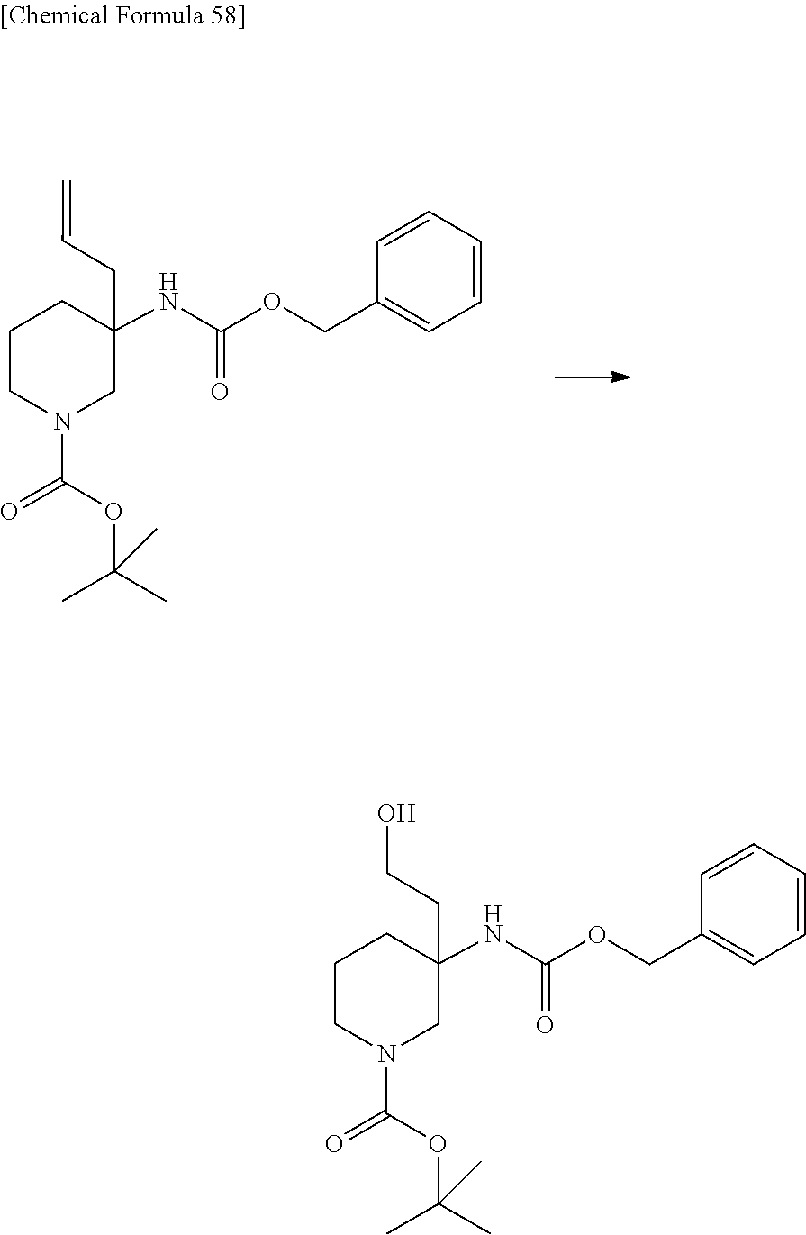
O=C(N1CC(NC(=O)OCC2=CC=CC=C2)(CC=C)CCC1)OC(C)(C)C.O=C(N1CC(NC(=O)OCC2=CC=CC=C2)(CCO)CCC1)OC(C)(C)C
